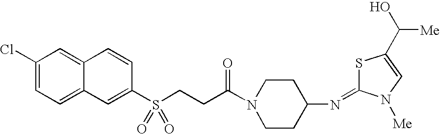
C1(Cl)=CC=C2C(=C1)C=CC(S(CCC(N1CCC(N=C3SC(C(O)[Me])=CN3[Me])CC1)=O)(=O)=O)=C2
